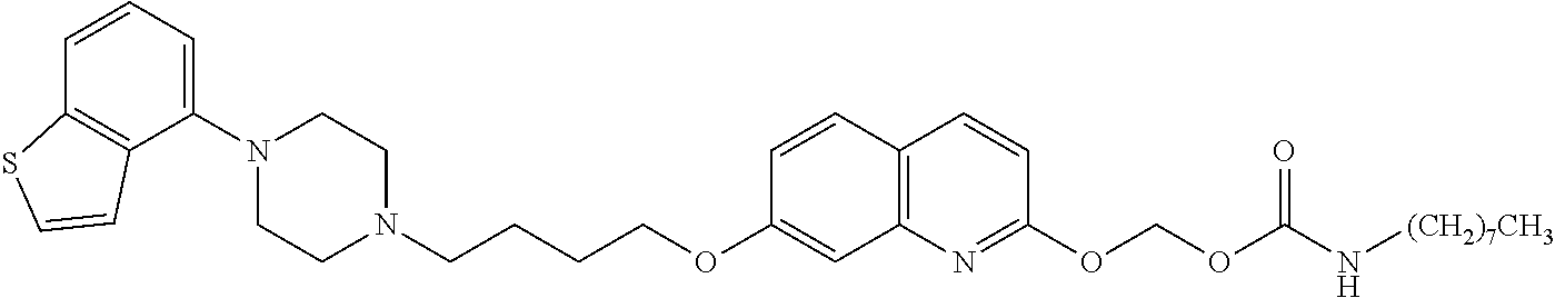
C1=CC2=C(C(N3CCN(CCCCOC4=CC5=C(C=C4)C=CC(OCOC(N[(CH2)7CH3])=O)=N5)CC3)=C1)C=CS2
